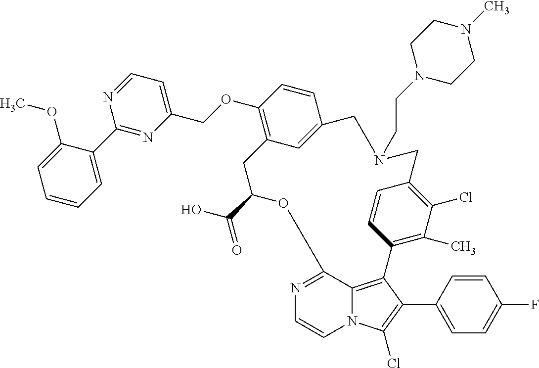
C1=CC=C(C2=NC(COC3=C4C=C(C=C3)CN(CCN3CCN(C)CC3)CC3=C(Cl)C(C)=C(C=C3)C3=C5N(C(Cl)=C3C3=CC=C(F)C=C3)C=CN=C5OC(C(O)=O)C4)=CC=N2)C(OC)=C1
